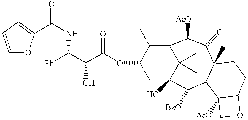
C12(C)C(=O)C([AcO])C3=C(C)C(OC(C(C(NC(=O)C4=CC=CO4)[Ph])O)=O)CC(O)(C([BzO])C1C1([AcO])C(CC2)OC1)C3(C)C
